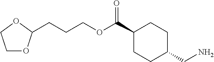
C1OC(CCCOC(C2CCC(CN)CC2)=O)OC1
